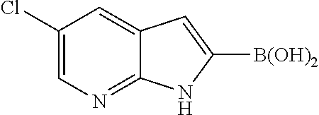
C12=CC(Cl)=CN=C1NC([B(OH)2])=C2
